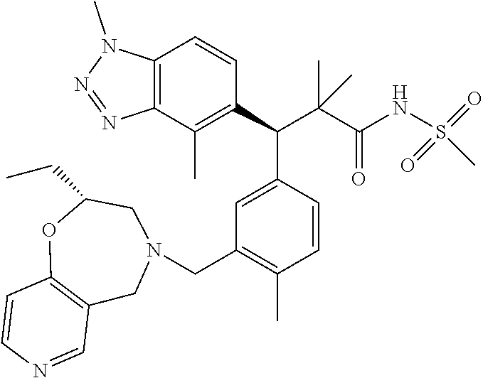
C1=C(C(C(C(=O)NS(C)(=O)=O)(C)C)C2=C(C)C3=C(C=C2)N(C)N=N3)C=CC(C)=C1CN1CC2=C(OC(CC)C1)C=CN=C2
